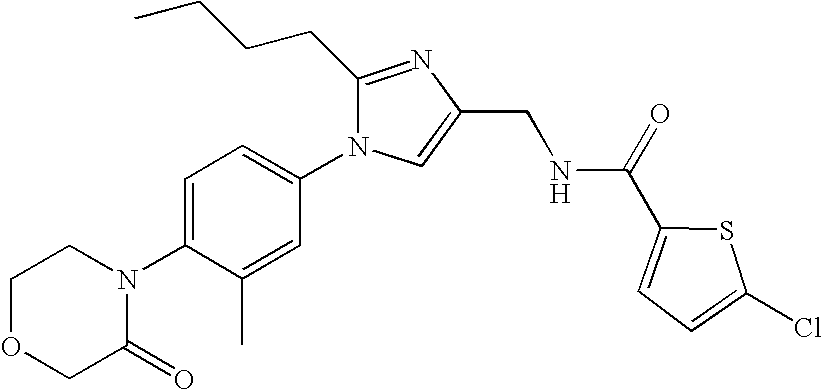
C1OCC(=O)N(C2=CC=C(N3C(CCCC)=NC(CNC(C4=CC=C(Cl)S4)=O)=C3)C=C2C)C1
